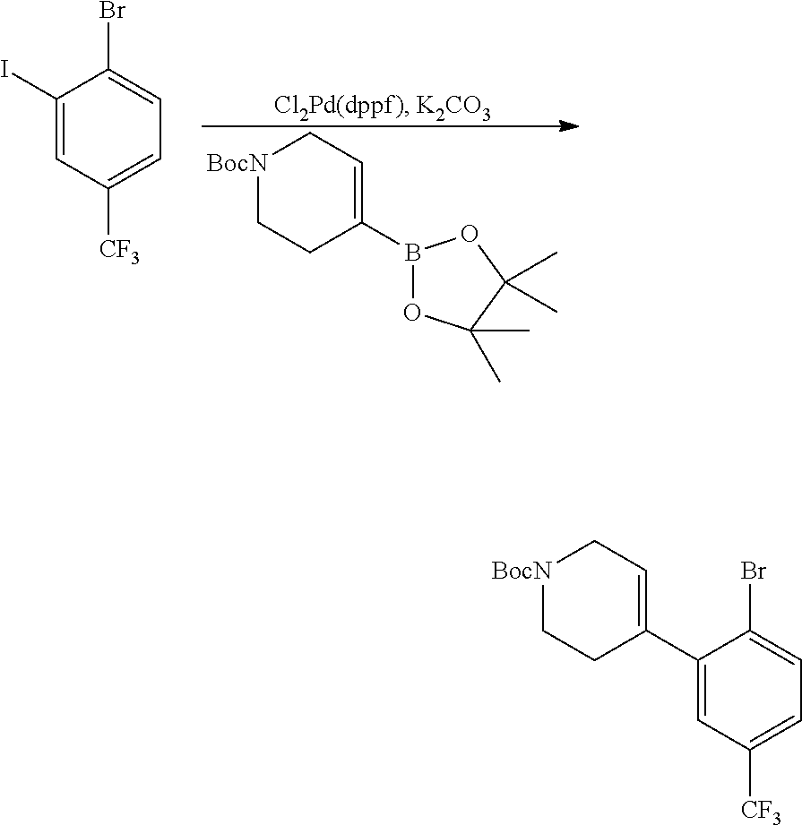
[BocN]1CCC(B2OC(C)(C)C(C)(C)O2)=CC1.C1(I)=CC([CF3])=CC=C1Br.C1(C2=CC[BocN]CC2)=CC([CF3])=CC=C1Br
